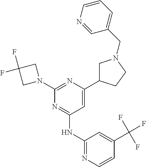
C1=C(C2CN(CC3=CC=CN=C3)CC2)N=C(N2CC(F)(F)C2)N=C1NC1=NC=CC(C(F)(F)F)=C1
